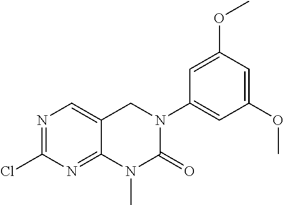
N1=C(Cl)N=C2C(=C1)CN(C1=CC(OC)=CC(OC)=C1)C(=O)N2C
